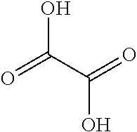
OC(C(=O)O)=O
